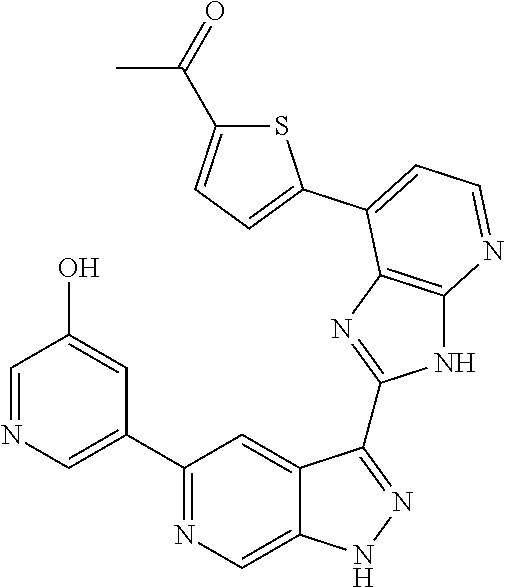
C1(C2=NC=C3C(=C2)C(C2=NC4=C(N2)N=CC=C4C2=CC=C(C(=O)C)S2)=NN3)=CN=CC(O)=C1
